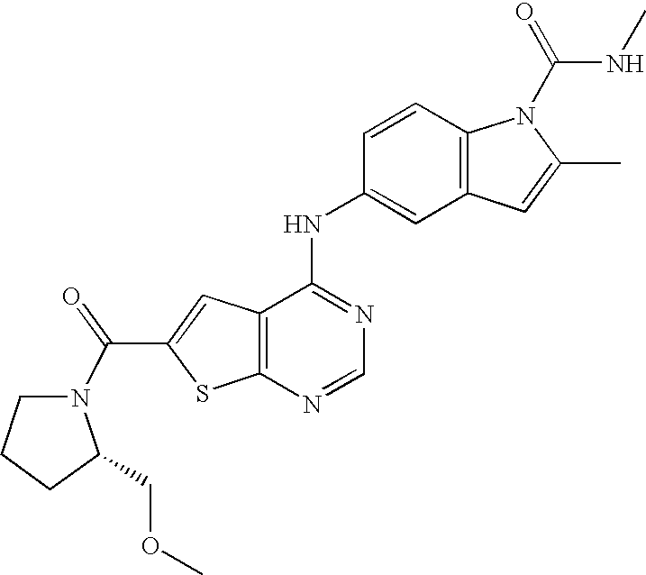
C12=C(C(NC3=CC4=C(C=C3)N(C(=O)NC)C(C)=C4)=NC=N1)C=C(C(=O)N1CCCC1COC)S2
